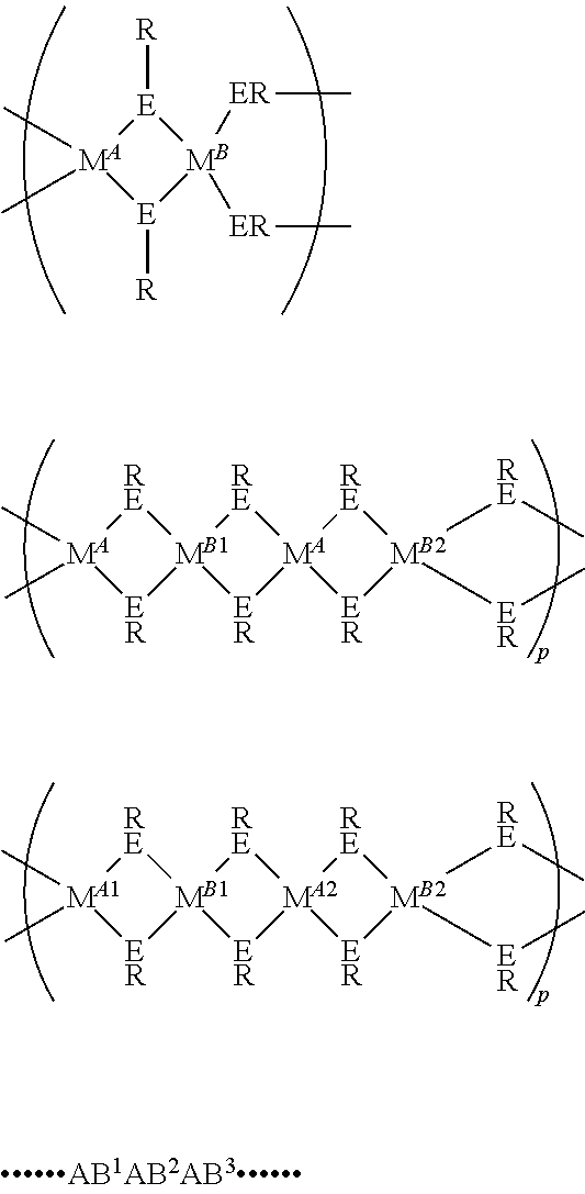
[E]1([R])[MA](C)(C)[E]([R])[MB]1([ER]C)[ER]C.[RE]1[MA](C)(C)[ER][MB1]12[ER][MA]1([RE]2)[ER][MB2]([ER]C)([RE]C)[RE]1.[RE]1[MA1](C)(C)[ER][MB1]12[ER][MA2]1([RE]2)[ER][MB2]([ER]C)([RE]C)[RE]1
